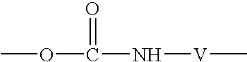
COC(=O)N[V]C
